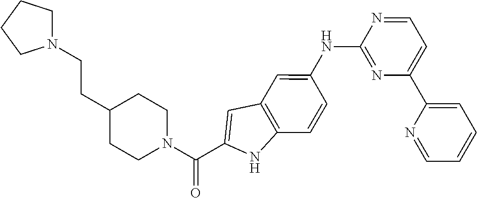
C(N1CCC(CCN2CCCC2)CC1)(=O)C1=CC2=C(N1)C=CC(NC1=NC(C3=CC=CC=N3)=CC=N1)=C2
